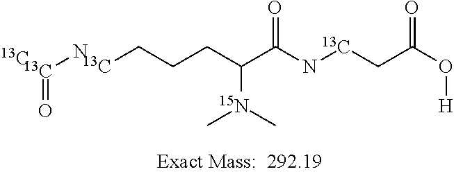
[13C](N)=O.[13C]CCCC(C(N[13C]CC(O[H])=O)=O)[15N](C)C.[13C]
